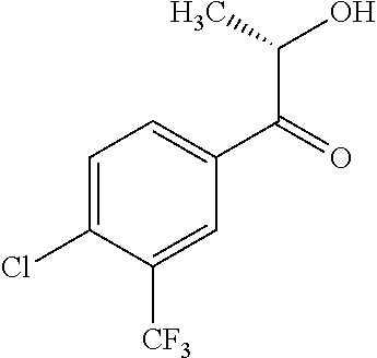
C1=C(Cl)C([CF3])=CC(C(C(C)O)=O)=C1
